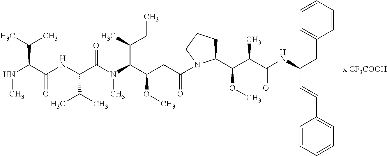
N(C)C(C(NC(C(N(C(C(CC(N1C(C(C(C(NC(CC2=CC=CC=C2)C=CC2=CC=CC=C2)=O)C)OC)CCC1)=O)OC)C(C)CC)C)=O)C(C)C)=O)C(C)C
